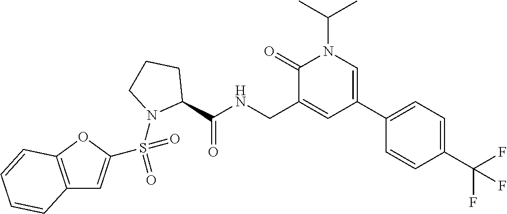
C1(C(NCC2=CC(C3=CC=C(C(F)(F)F)C=C3)=CN(C(C)C)C2=O)=O)CCCN1S(=O)(=O)C1=CC2=C(O1)C=CC=C2
